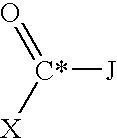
[C*]([J])(=O)[X]
